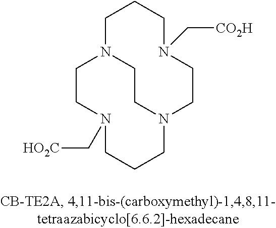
C1CN(C[HO2C])CCCN2CCN1CCCN(C[CO2H])CC2
